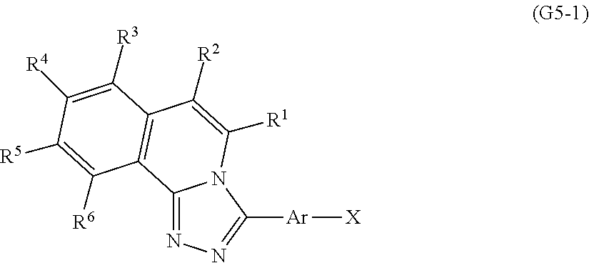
C12=NN=C([Ar][X])N1C([R1])=C([R2])C1=C2C([R6])=C([R5])C([R4])=C1[R3]
